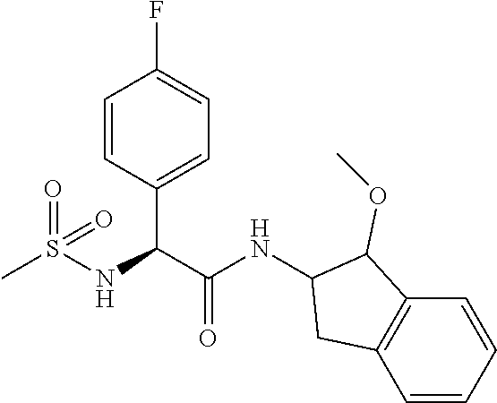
C1=CC(C(C(NC2C(OC)C3=C(C=CC=C3)C2)=O)NS(C)(=O)=O)=CC=C1F
